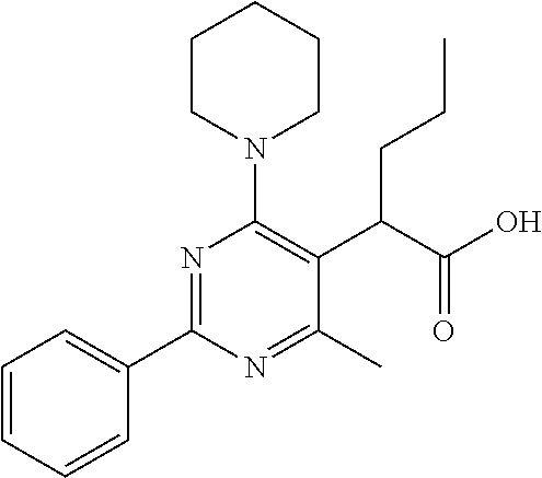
C1=CC=CC(C2=NC(N3CCCCC3)=C(C(C(O)=O)CCC)C(C)=N2)=C1
